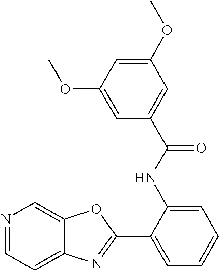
N1=CC=C2C(=C1)OC(C1=CC=CC=C1NC(C1=CC(OC)=CC(OC)=C1)=O)=N2
